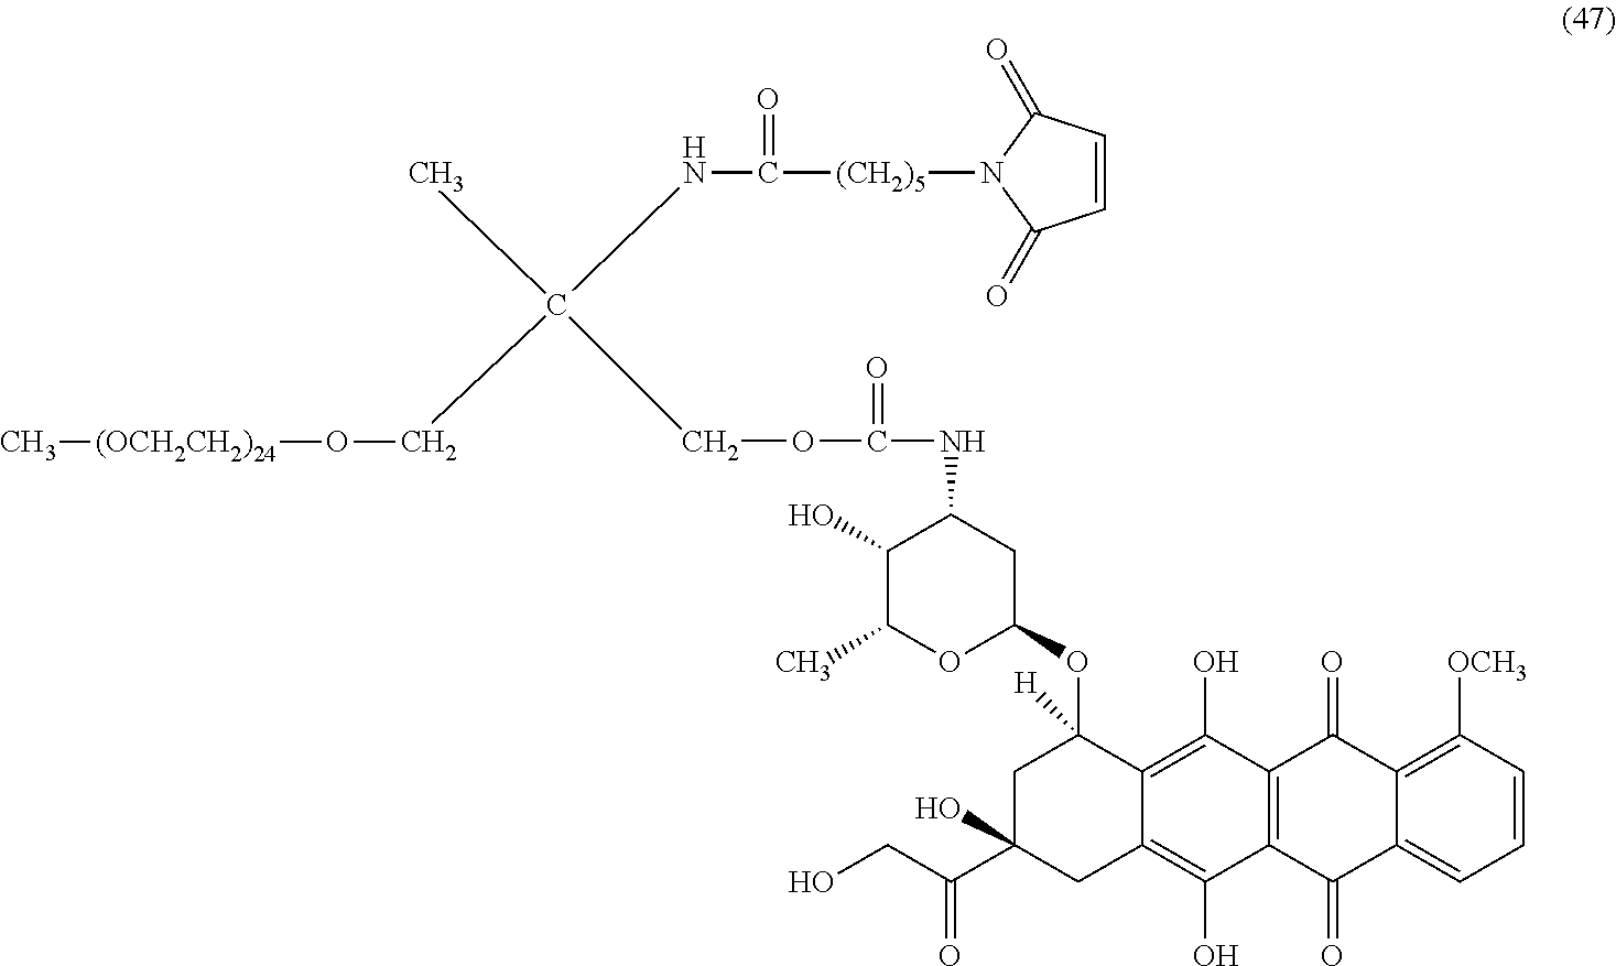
C1=CC(=O)N([(CH2)5]C(NC(COC(=O)NC2C(O)C(C)OC(OC3([H])CC(O)(C(CO)=O)CC4=C(O)C5=C(C(O)=C34)C(=O)C3=C([OCH3])C=CC=C3C5=O)C2)(C)CO[(OCH2CH2)24]C)=O)C1=O
